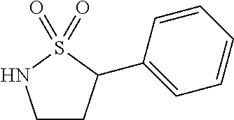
C1CC(C2=CC=CC=C2)S(=O)(=O)N1
